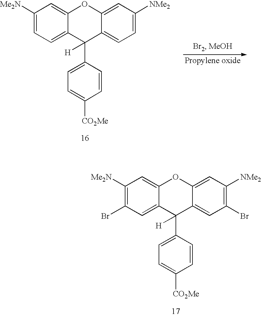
C1([Me2N])=CC=C2C(=C1)OC1=CC([NMe2])=CC=C1C2(C1=CC=C([CO2Me])C=C1)[H].C1([Me2N])=C(Br)C=C2C(=C1)OC1=CC([NMe2])=C(Br)C=C1C2(C1=CC=C([CO2Me])C=C1)[H]
